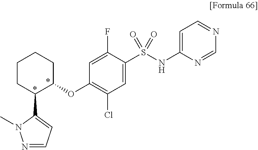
C1=C(NS(C2=CC(Cl)=C(OC3CCCCC3C3=CC=NN3C)C=C2F)(=O)=O)N=CN=C1
